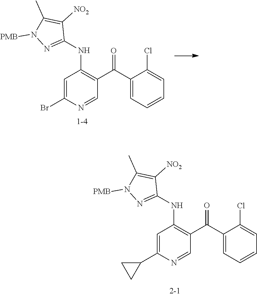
C1=C(Br)N=CC(C(=O)C2=CC=CC=C2Cl)=C1NC1=NN([PMB])C(C)=C1[NO2].C1=C(C2CC2)N=CC(C(=O)C2=CC=CC=C2Cl)=C1NC1=NN([PMB])C(C)=C1[NO2]
